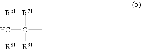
C(C(C)([R71])[R91])([R61])[R81]
